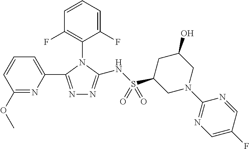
N1=C(C2=CC=CC(OC)=N2)N(C2=C(F)C=CC=C2F)C(NS(C2CN(C3=NC=C(F)C=N3)CC(O)C2)(=O)=O)=N1
